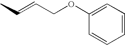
C1(OCC=CC)=CC=CC=C1
